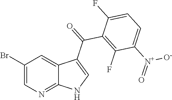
C1(Br)=CN=C2C(=C1)C(C(=O)C1=C(F)C([N+](=O)[O-])=CC=C1F)=CN2
